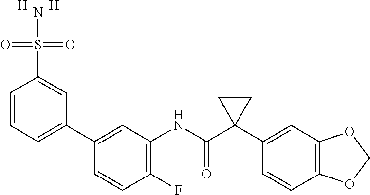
C1(F)=C(NC(C2(C3=CC4=C(C=C3)OCO4)CC2)=O)C=C(C2=CC=CC(S(=O)(=O)N)=C2)C=C1.[H].[H]
